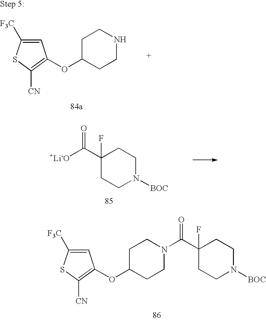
C1=C([F3C])SC([CN])=C1OC1CCNCC1.C1(C([+Li-O])=O)(F)CCN([BOC])CC1.C1=C([F3C])SC([CN])=C1OC1CCN(C(C2(F)CCN([BOC])CC2)=O)CC1
